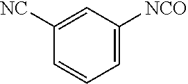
C1=C([NCO])C=C([NC])C=C1
